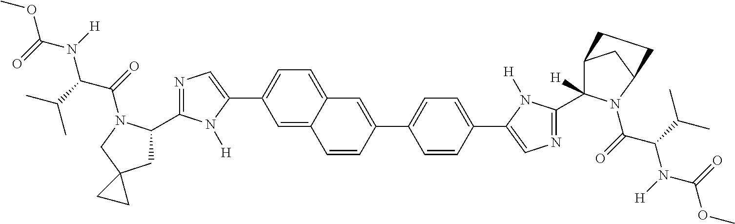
C1=C2C(=CC=C1C1=CN=C(C3CC4(CN3C(=O)C(C(C)C)N(C(OC)=O)[H])CC4)N1[H])C=C(C1=CC=C(C3=CN=C(C4([H])C5CC(N4C(=O)C(C(C)C)N(C(OC)=O)[H])CC5)N3[H])C=C1)C=C2
